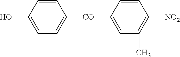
C1=CC(O)=CC=C1[CO]C1=CC(C)=C([NO2])C=C1
